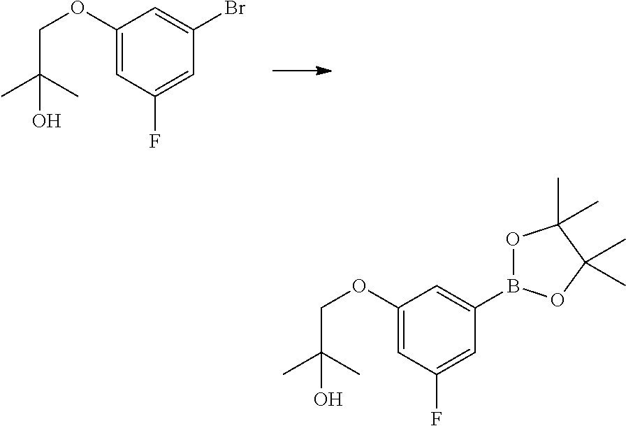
BrC1=CC(OCC(C)(C)O)=CC(F)=C1.C1(OCC(C)(C)O)=CC(F)=CC(B2OC(C)(C)C(C)(C)O2)=C1
